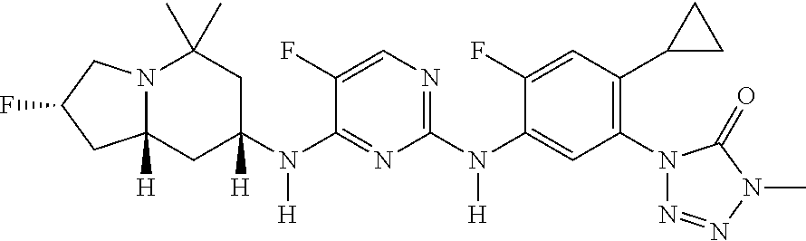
C1(F)=CN=C(N(C2=CC(N3N=NN(C)C3=O)=C(C3CC3)C=C2F)[H])N=C1N(C1([H])CC2([H])N(C(C)(C)C1)CC(F)C2)[H]
